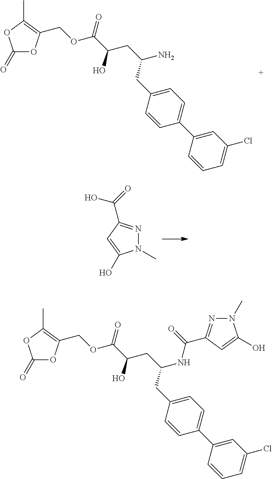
C1(=O)OC(COC(C(O)CC(N)CC2=CC=C(C3=CC(Cl)=CC=C3)C=C2)=O)=C(C)O1.N1(C)N=C(C(=O)O)C=C1O.C1(=O)OC(COC(C(O)CC(NC(=O)C2=NN(C)C(O)=C2)CC2=CC=C(C3=CC(Cl)=CC=C3)C=C2)=O)=C(C)O1
